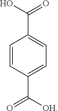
C1=CC(C([OH])=O)=CC=C1C(O)=O
